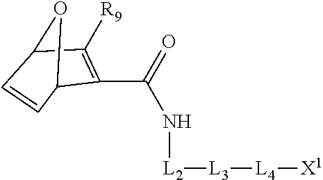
N(C(=O)C1=C([R9])C2C=CC1O2)[L2][L3][L4][X1]
